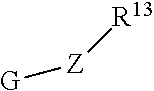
[G][Z][R13]
